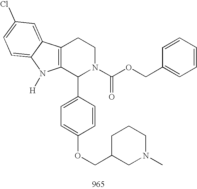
C12=C(C(C3=CC=C(OCC4CN(C)CCC4)C=C3)N(C(OCC3=CC=CC=C3)=O)CC1)N([H])C1=CC=C(Cl)C=C21
